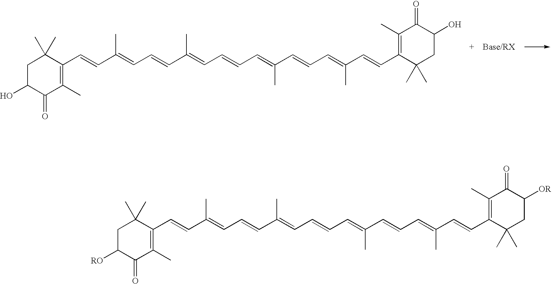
C1(C=CC(=CC=CC(=CC=CC=C(C=CC=C(C=CC2=C(C)C(=O)C(O)CC2(C)C)C)C)C)C)=C(C)C(=O)C(O)CC1(C)C.C1(C=CC(=CC=CC(=CC=CC=C(C=CC=C(C=CC2=C(C)C(=O)C([OR])CC2(C)C)C)C)C)C)=C(C)C(=O)C([RO])CC1(C)C
